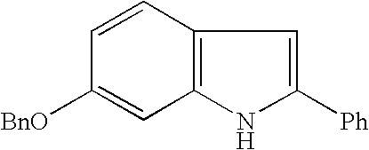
C1=CC2=C(C=C1[BnO])NC([Ph])=C2
